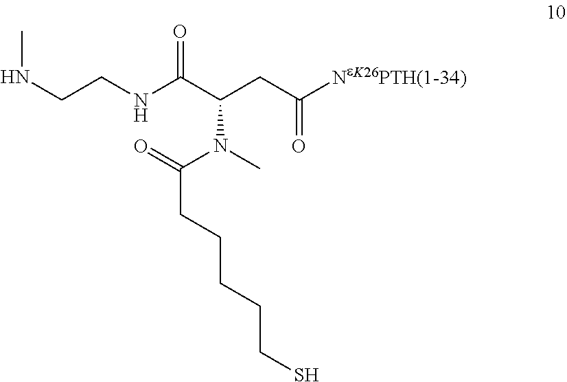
C(CNC(C(CC([NeK26PTH(1-34)])=O)N(C)C(=O)CCCCCS)=O)NC
